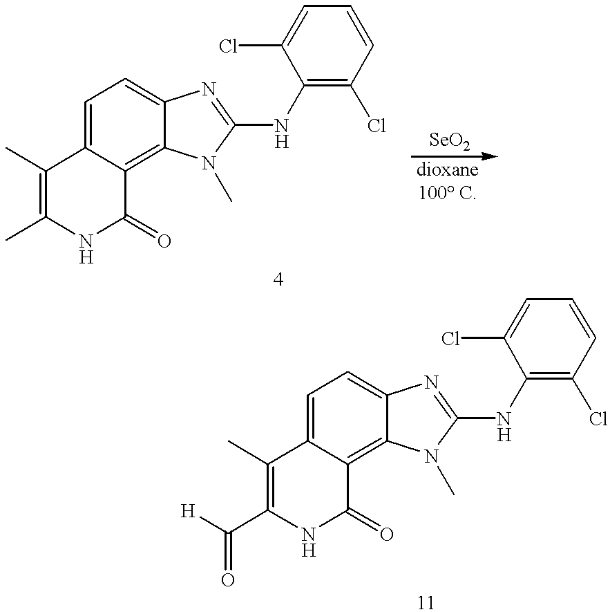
C1(C)=C(C)NC(=O)C2=C3C(=CC=C12)N=C(NC1=C(Cl)C=CC=C1Cl)N3C.C1(C)=C(C([H])=O)NC(=O)C2=C3C(=CC=C12)N=C(NC1=C(Cl)C=CC=C1Cl)N3C
